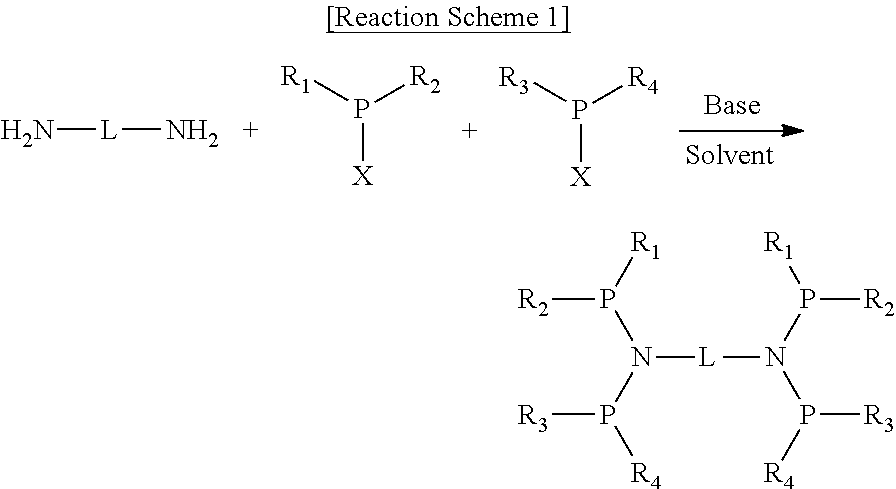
N[L]N.P([X])([R1])[R2].P([X])([R3])[R4].N([L]N(P([R4])[R3])P([R1])[R2])(P([R4])[R3])P([R1])[R2]
